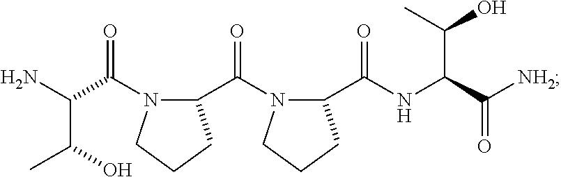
C(C(=O)N1C(C(=O)N2C(C(NC(C([NH2])=O)C(C)O)=O)CCC2)CCC1)(N)C(O)C
